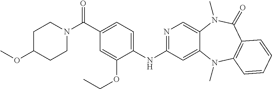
N1=C(NC2=CC=C(C(N3CCC(OC)CC3)=O)C=C2OCC)C=C2C(=C1)N(C)C(=O)C1=C(N2C)C=CC=C1
